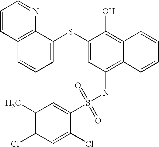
C1=CC2=C(N=C1)C(SC1=CC(NS(C3=CC(C)=C(Cl)C=C3Cl)(=O)=O)=C3C(=C1O)C=CC=C3)=CC=C2
